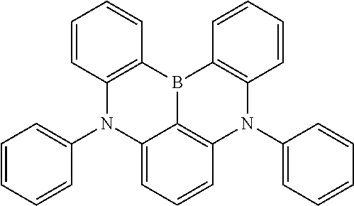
C12=C(N(C3=CC=CC=C3)C3=C4C(=CC=C3)N(C3=CC=CC=C3)C3=C(C=CC=C3)B14)C=CC=C2
